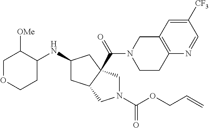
C1OCCC(NC2CC3C(C(=O)N4CCC5=C(C4)C=C([CF3])C=N5)(C2)CN(C(OCC=C)=O)C3)C1[OMe]
